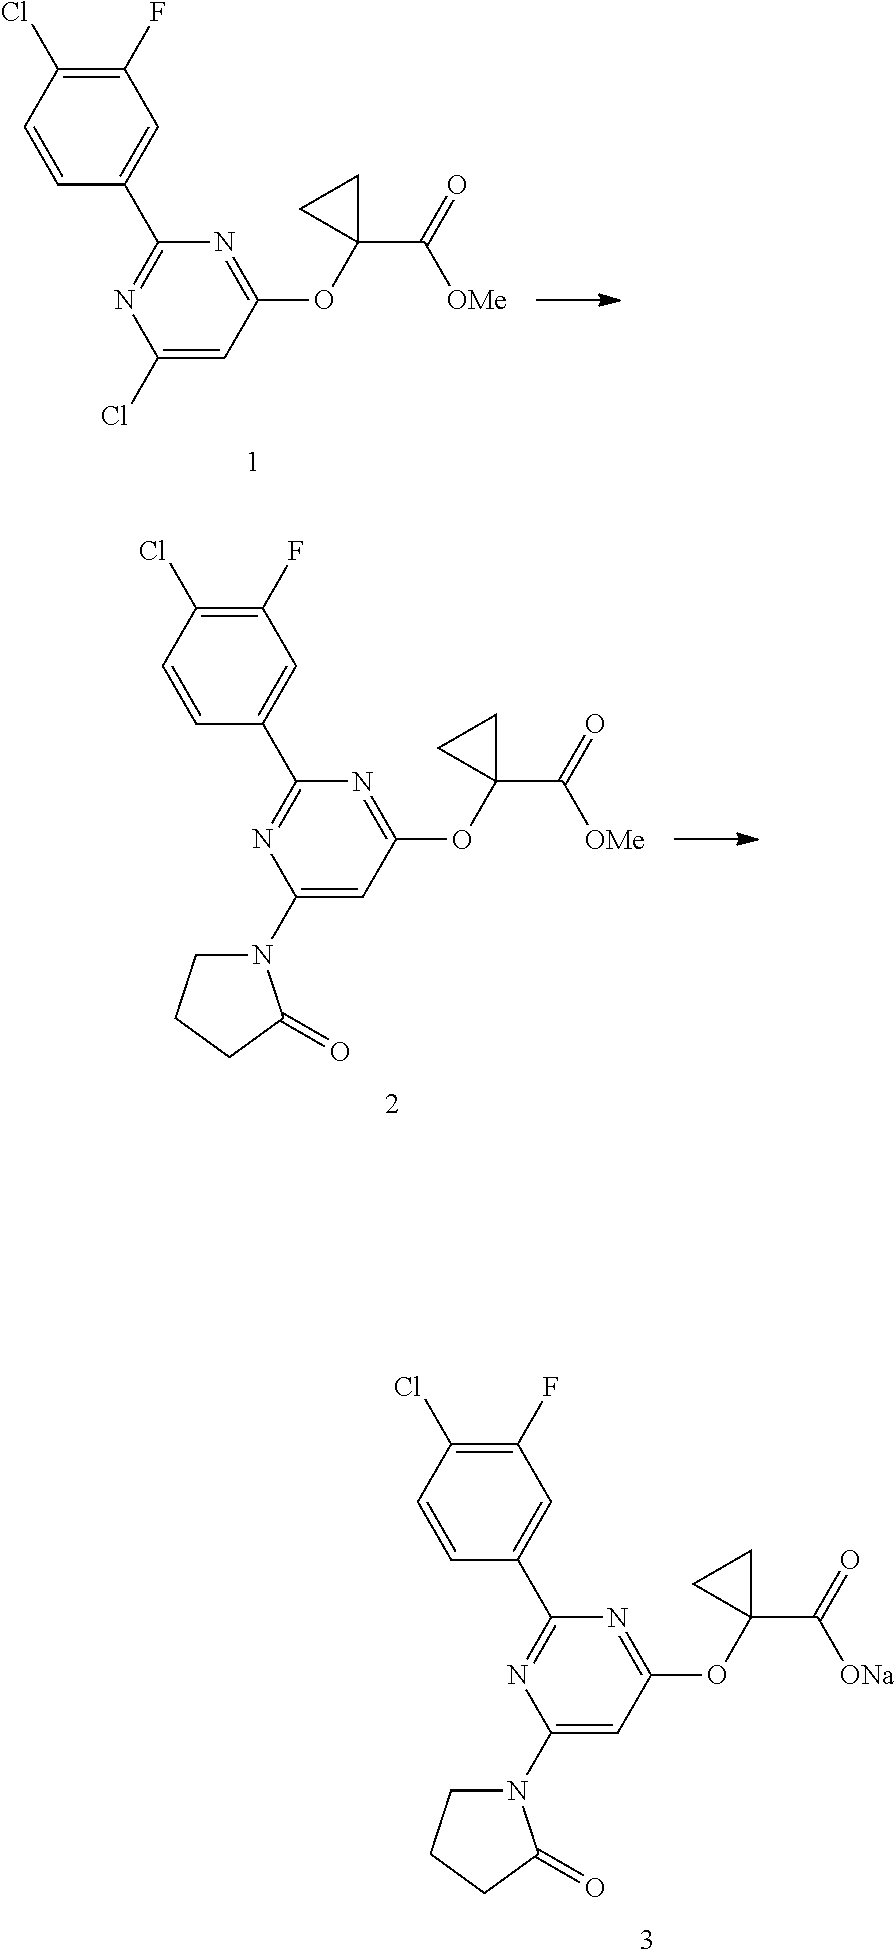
C1(Cl)=CC(OC2(C(=O)[OMe])CC2)=NC(C2=CC(F)=C(Cl)C=C2)=N1.C1(N2CCCC2=O)=CC(OC2(C(=O)[OMe])CC2)=NC(C2=CC(F)=C(Cl)C=C2)=N1.C1(N2CCCC2=O)=CC(OC2(C(=O)[ONa])CC2)=NC(C2=CC(F)=C(Cl)C=C2)=N1
